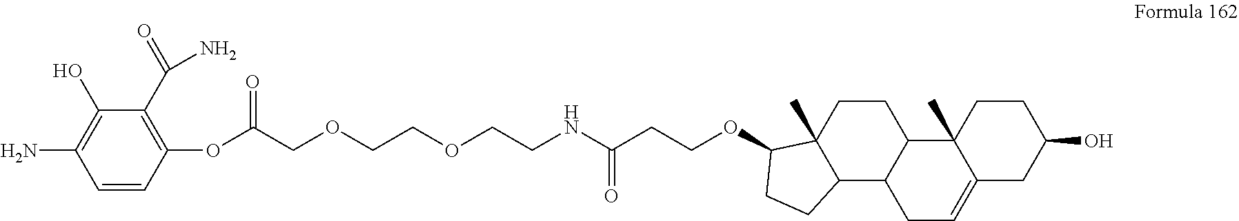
C1=CC(OC(COCCOCCNC(CCOC2C3(C)C(C4C(CC3)C3(C)C(=CC4)CC(O)CC3)CC2)=O)=O)=C(C(=O)N)C(O)=C1N
